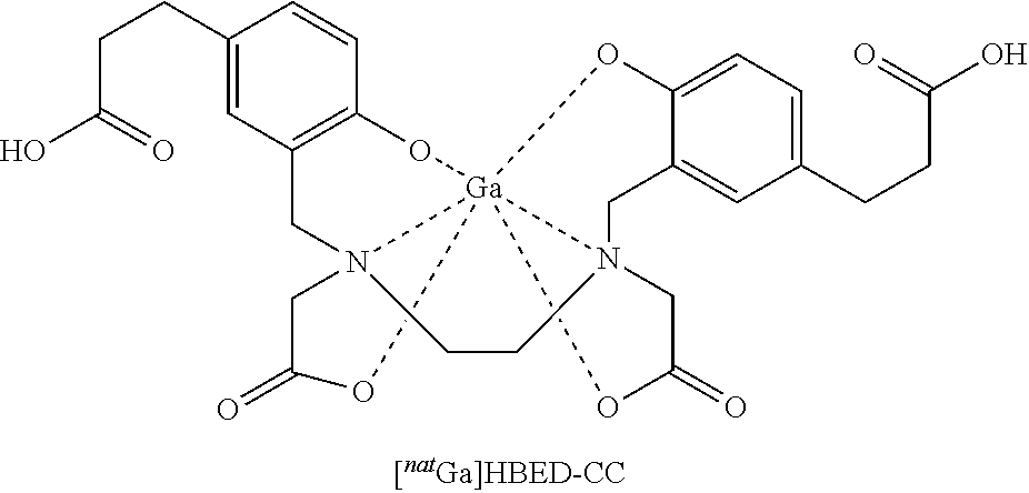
C12=C(C=C(CCC(O)=O)C=C1)CN13[Ga]45(O2)(OC(=O)C1)N(CC1=CC(CCC(O)=O)=CC=C1O4)(CC(=O)O5)CC3
